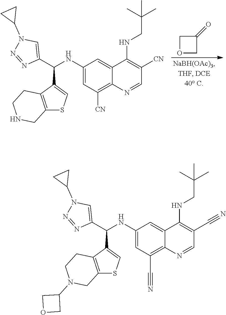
O1CC(=O)C1.C1(C(C2=CN(C3CC3)N=N2)NC2=CC([CN])=C3C(=C2)C(NCC(C)(C)C)=C([CN])C=N3)=CSC2=C1CCNC2.C1(C(C2=CN(C3CC3)N=N2)NC2=CC(C#N)=C3C(=C2)C(NCC(C)(C)C)=C(C#N)C=N3)=CSC2=C1CCN(C1COC1)C2
